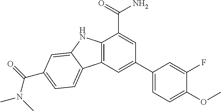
C12=C(C=C(C3=CC=C(OC)C(F)=C3)C=C1C(=O)N)C1=CC=C(C(=O)N(C)C)C=C1N2
